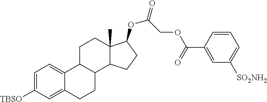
C1=C([TBSO])C=C2C(=C1)C1C(CC2)C2C(C)(CC1)C(OC(=O)COC(C1=CC([SO2NH2])=CC=C1)=O)CC2
